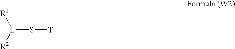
[L](S[T])([R2])[R1]
